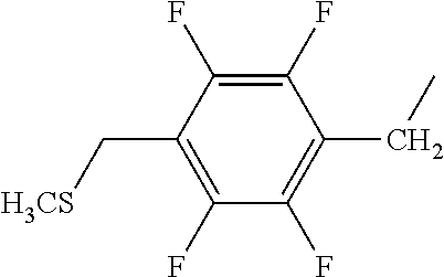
C1(C[H3CS])=C(F)C(F)=C(CC)C(F)=C1F
